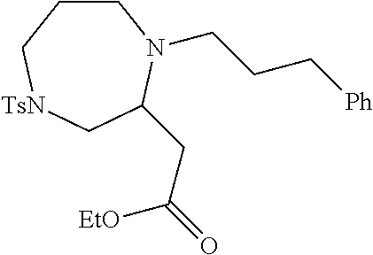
C1CC[TsN]CC(CC(=O)[EtO])N1CCC[Ph]
